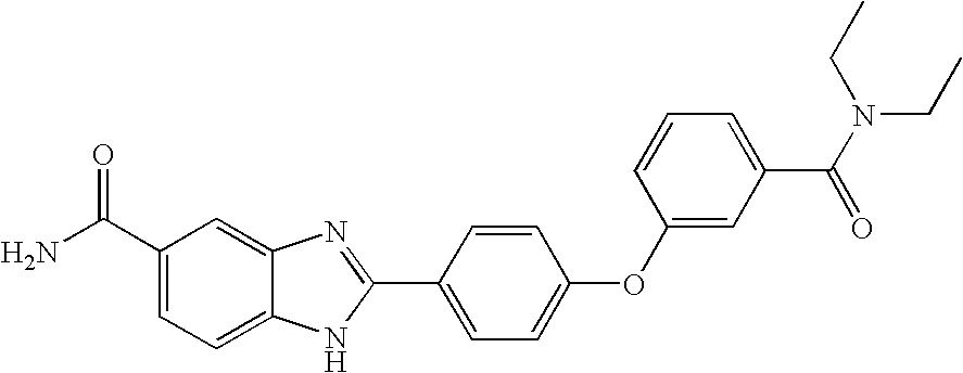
C1(C(N)=O)=CC=C2C(=C1)N=C(C1=CC=C(OC3=CC(C(N(CC)CC)=O)=CC=C3)C=C1)N2
